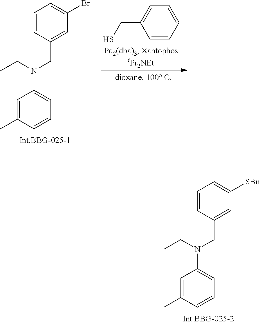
C1=C(C)C=CC=C1N(CC)CC1=CC([SBn])=CC=C1.C1=C(C)C=CC=C1N(CC)CC1=CC(Br)=CC=C1.C1=CC=CC=C1CS
